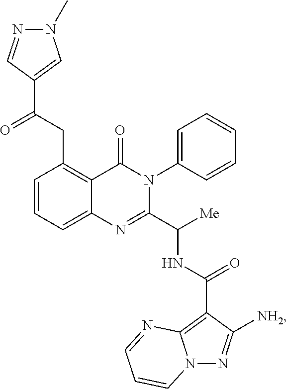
C1=CC=C2C(=C1CC(C1=CN(C)N=C1)=O)C(=O)N(C1=CC=CC=C1)C(C([Me])NC(=O)C1=C3N(N=C1[NH2])C=CC=N3)=N2
